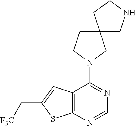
C12=C(N=CN=C1N1CC3(CC1)CNCC3)SC(C[F3C])=C2
